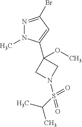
N1=C(Br)C=C(C2(OC)CN(S(=O)(=O)C(C)C)C2)N1C
